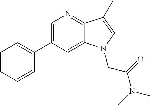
C1=C(C2=CC=CC=C2)C=C2C(=N1)C(C)=CN2CC(=O)N(C)C
